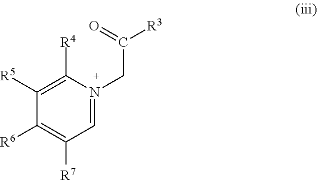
C1([R4])=C([R5])C([R6])=C([R7])C=N1CC(=O)[R3]
